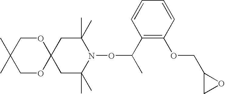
C12(CC(C)(C)N(OC(C)C3=C(OCC4CO4)C=CC=C3)C(C)(C)C1)OCC(C)(C)CO2
